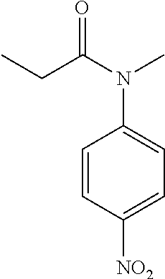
C1=CC([NO2])=CC=C1N(C(=O)CC)C
